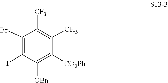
C1(I)=C(Br)C([CF3])=C(C)C([CO2Ph])=C1[OBn]
